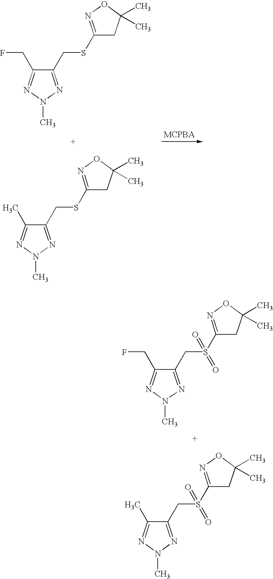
C1(CSC2=NOC(C)(C)C2)=NN(C)N=C1CF.C1(CSC2=NOC(C)(C)C2)=NN(C)N=C1C.C1(CS(C2=NOC(C)(C)C2)(=O)=O)=NN(C)N=C1CF.C1(CS(C2=NOC(C)(C)C2)(=O)=O)=NN(C)N=C1C
